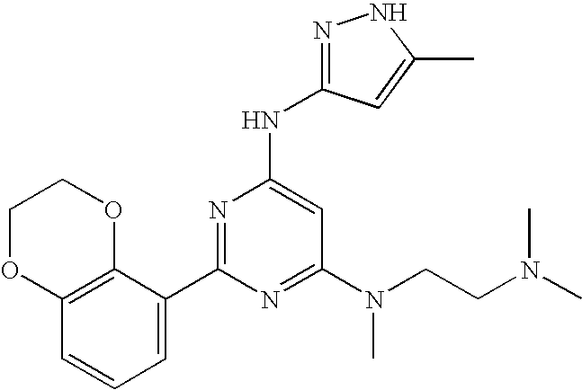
C12=C(C(C3=NC(NC4=NNC(C)=C4)=CC(N(CCN(C)C)C)=N3)=CC=C1)OCCO2
